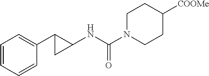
C1=CC=CC(C2CC2NC(=O)N2CCC([COOMe])CC2)=C1
